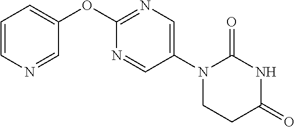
C1(OC2=NC=C(N3CCC(=O)NC3=O)C=N2)=CC=CN=C1
